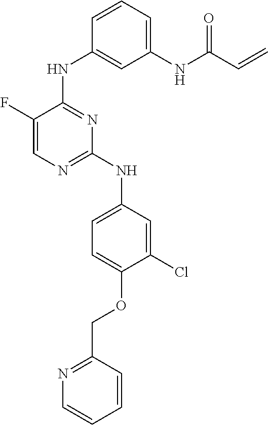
C1(Cl)=CC(NC2=NC=C(F)C(NC3=CC(NC(C=C)=O)=CC=C3)=N2)=CC=C1OCC1=NC=CC=C1
